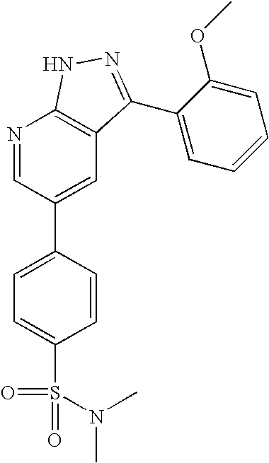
N1=CC(C2=CC=C(S(=O)(=O)N(C)C)C=C2)=CC2=C1NN=C2C1=CC=CC=C1OC
